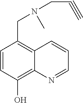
C1=CC(O)=C2C(=C1CN(CC#C)C)C=CC=N2
